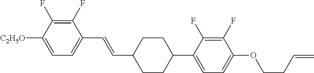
C1(F)=C(F)C([C2H5O])=CC=C1C=CC1CCC(C2=CC=C(OCCC=C)C(F)=C2F)CC1
